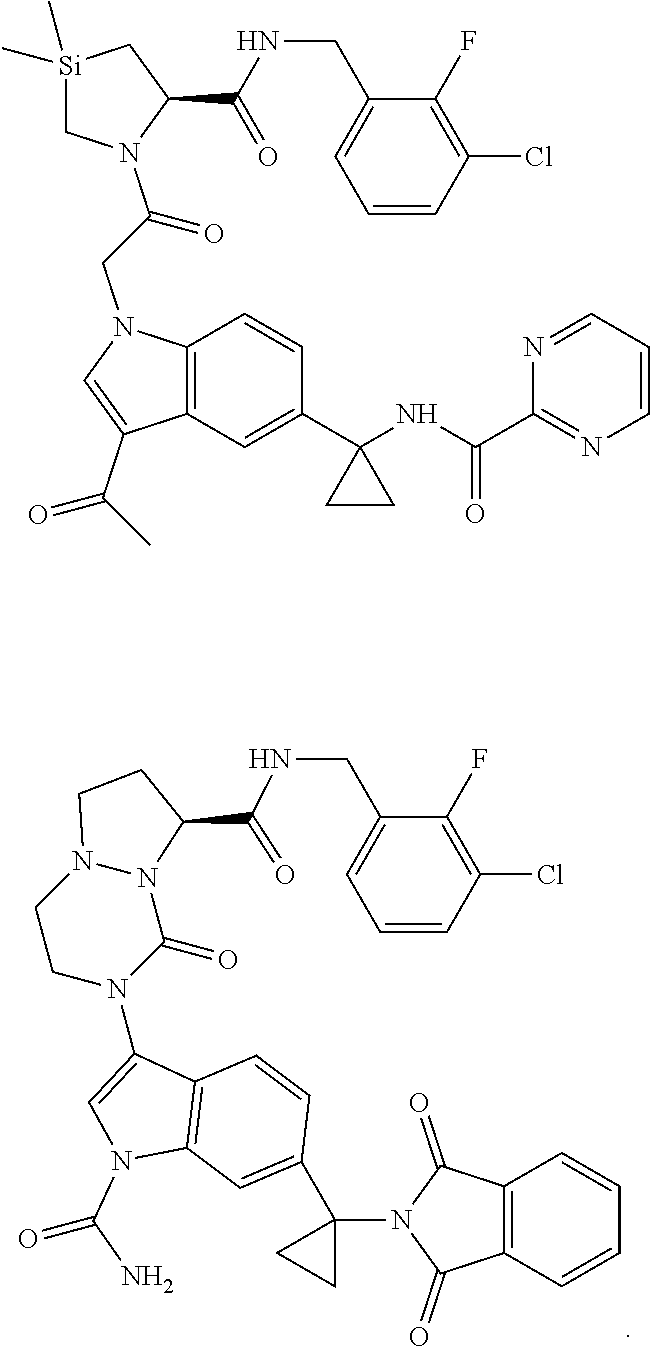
[Si]1(C)(C)CN(C(=O)CN2C3=C(C(C(C)=O)=C2)C=C(C2(NC(C4=NC=CC=N4)=O)CC2)C=C3)C(C(=O)NCC2=CC=CC(Cl)=C2F)C1.C1CN(C2=CN(C(N)=O)C3=C2C=CC(C2(N4C(=O)C5=C(C4=O)C=CC=C5)CC2)=C3)C(=O)N2N1CCC2C(=O)NCC1=CC=CC(Cl)=C1F
